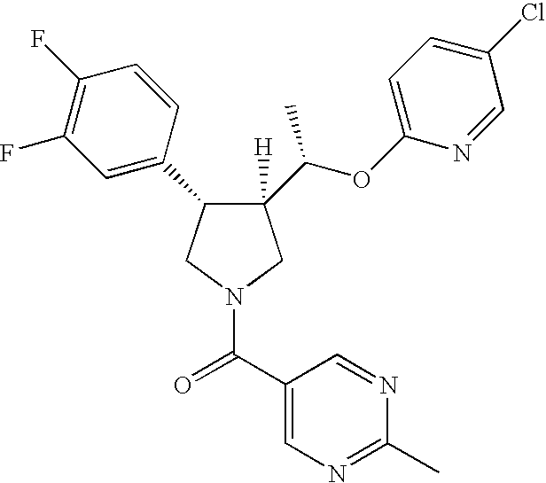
C1([H])(C(OC2=CC=C(Cl)C=N2)C)C(C2=CC(F)=C(F)C=C2)CN(C(C2=CN=C(C)N=C2)=O)C1
